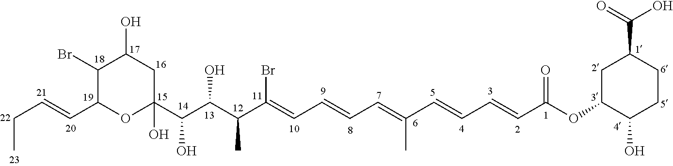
C(C=CC1OC(C(C(C(C(=CC=CC=C(C=CC=CC(OC2CC(C(=O)O)CCC2O)=O)C)Br)C)O)O)(O)CC(O)C1Br)C
